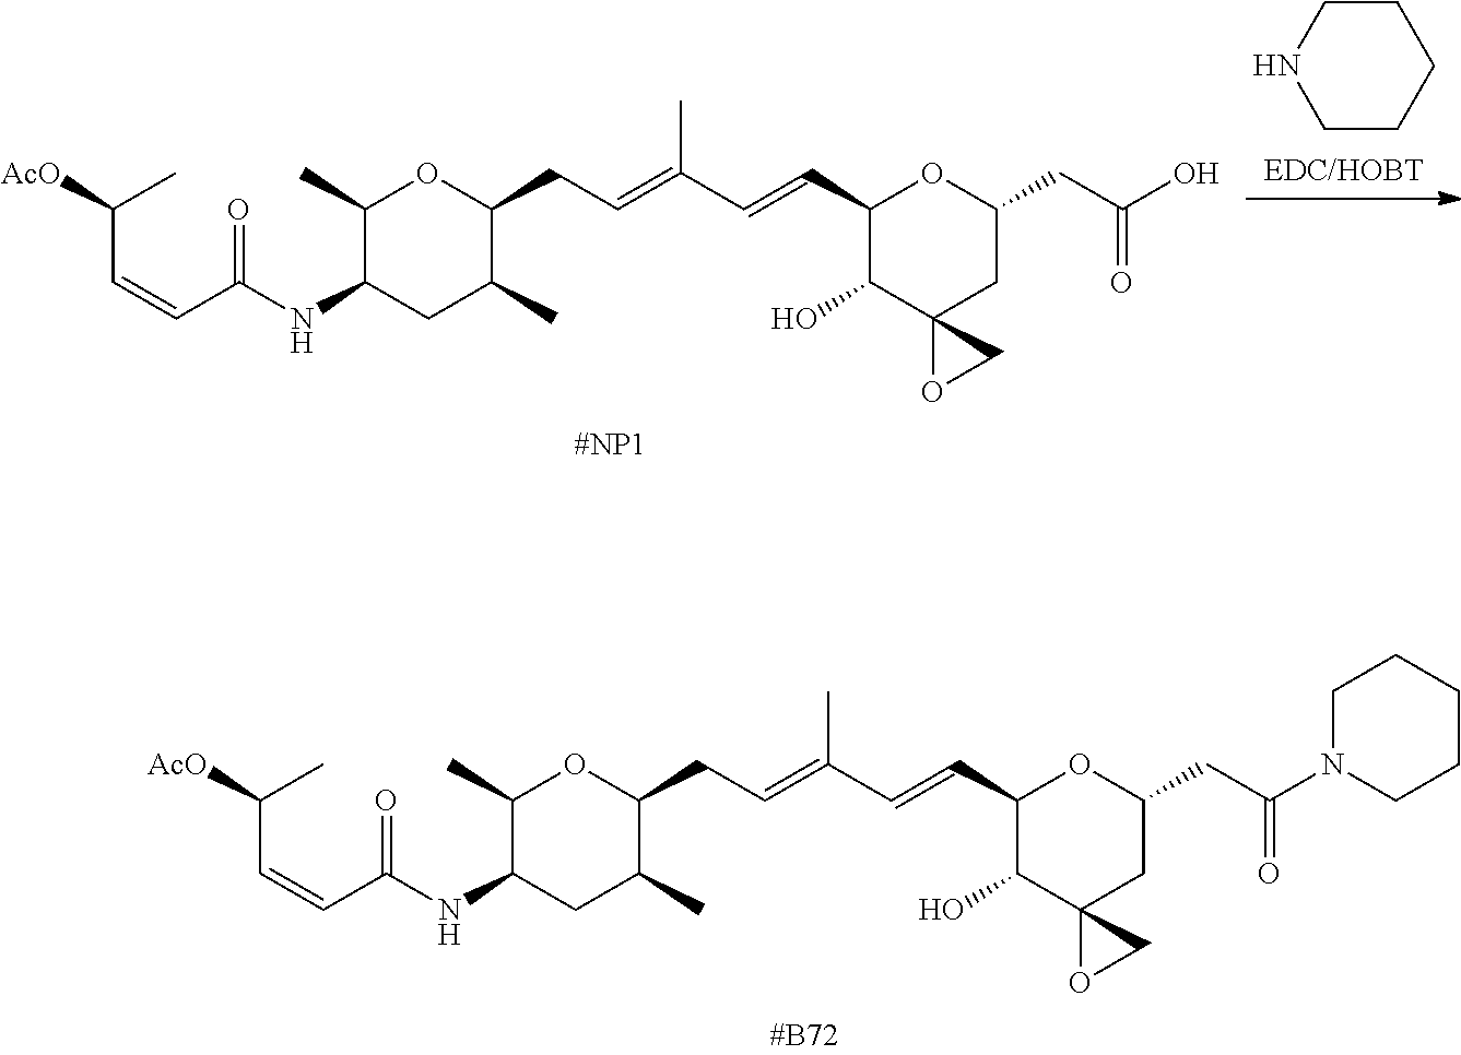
C(C=CC(=O)NC1CC(C)C(CC=C(C=CC2C(O)C3(CC(CC(N4CCCCC4)=O)O2)OC3)C)OC1C)(C)[AcO].C(C=CC(=O)NC1CC(C)C(CC=C(C=CC2C(O)C3(CC(CC(O)=O)O2)OC3)C)OC1C)(C)[AcO].C1CNCCC1
